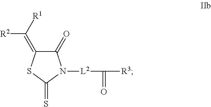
C1(=O)C(=C([R2])[R1])SC(=S)N1[L2]C(=O)[R3]
